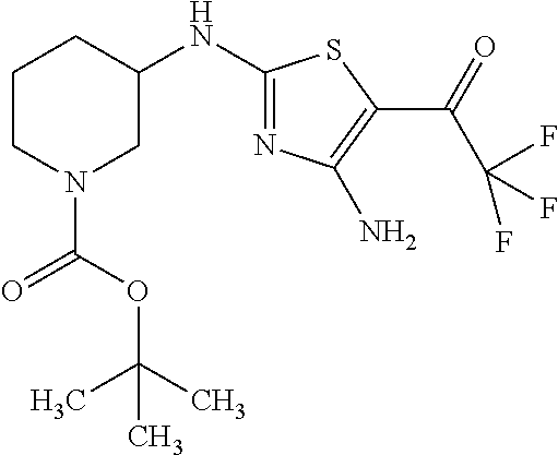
C1CN(C(OC(C)(C)C)=O)CC(NC2=NC(N)=C(C(=O)C(F)(F)F)S2)C1
